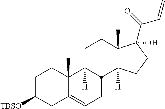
C1C([TBSO])CC2=CCC3C([H])(C2(C)C1)CCC1(C)C3([H])CCC1([H])C(=O)C=C
